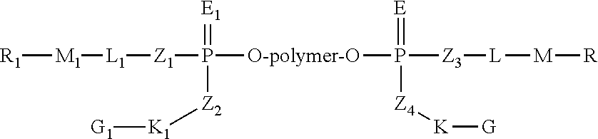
[M1]([R1])[L1][Z1]P([O-polymer-O]P(=[E])([Z3][L][M][R])[Z4][K][G])(=[E1])[Z2][K1][G1]
